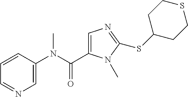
C1=CC(N(C(=O)C2=CN=C(SC3CCSCC3)N2C)C)=CN=C1
